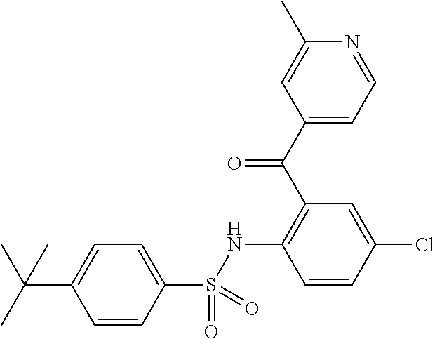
C(C1=CC=C(S(=O)(=O)NC2=C(C(=O)C3=CC=NC(C)=C3)C=C(Cl)C=C2)C=C1)(C)(C)C
